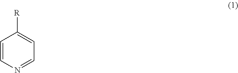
C1=CN=CC=C1[R]
